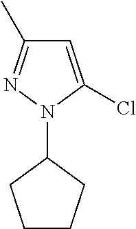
C1=C(Cl)N(C2CCCC2)N=C1C
